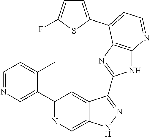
C1=NC=C(C2=NC=C3C(=C2)C(C2=NC4=C(N2)N=CC=C4C2=CC=C(F)S2)=NN3)C(C)=C1
